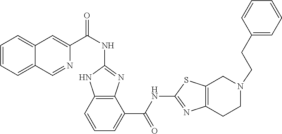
C1(NC(C2=CC3=CC=CC=C3C=N2)=O)=NC2=C(N1)C=CC=C2C(NC1=NC2=C(S1)CN(CCC1=CC=CC=C1)CC2)=O
